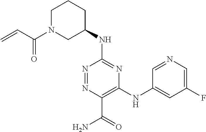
C1(NC2=NC(NC3=CC(F)=CN=C3)=C(C(=O)N)N=N2)CCCN(C(=O)C=C)C1
